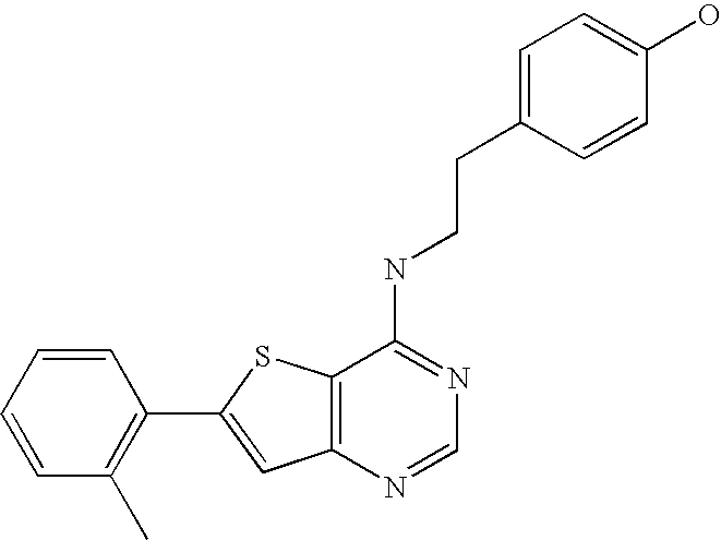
C12=C(N=CN=C1NCCC1=CC=C(O)C=C1)C=C(C1=C(C)C=CC=C1)S2
